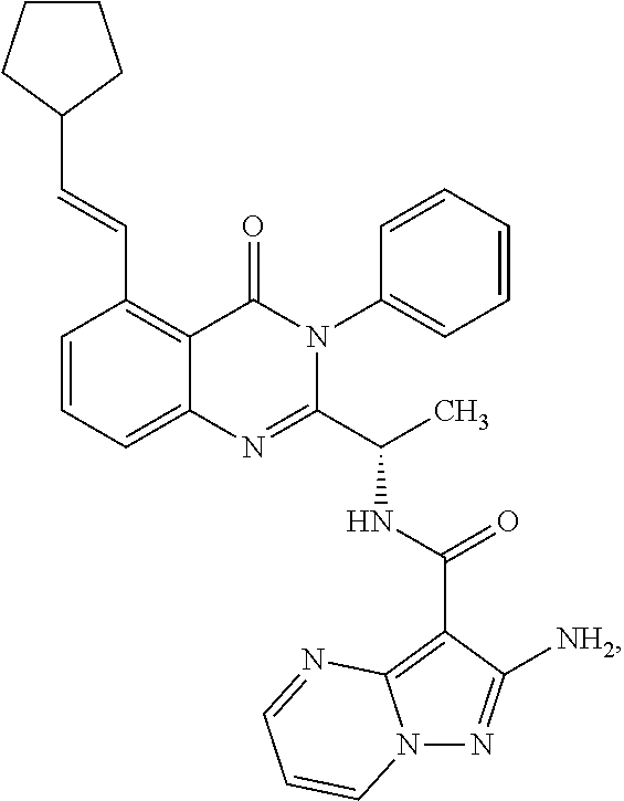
C1=CC=C2C(=C1C=CC1CCCC1)C(=O)N(C1=CC=CC=C1)C(C(C)NC(C1=C3N(N=C1[NH2])C=CC=N3)=O)=N2
